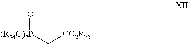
[(R74O)2P](C[CO2R75])=O
